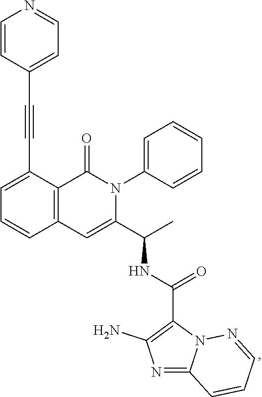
C1=C(C#CC2=CC=NC=C2)C2=C(C=C1)C=C(C(C)NC(C1=C(N)N=C3N1N=CC=C3)=O)N(C1=CC=CC=C1)C2=O
